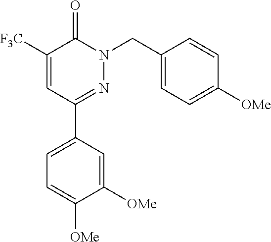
C1([F3C])=CC(C2=CC=C([OMe])C([OMe])=C2)=NN(CC2=CC=C([OMe])C=C2)C1=O
